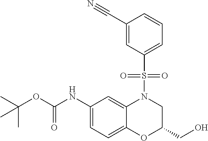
C1(NC(OC(C)(C)C)=O)=CC=C2C(=C1)N(S(C1=CC=CC(C#N)=C1)(=O)=O)CC(CO)O2
